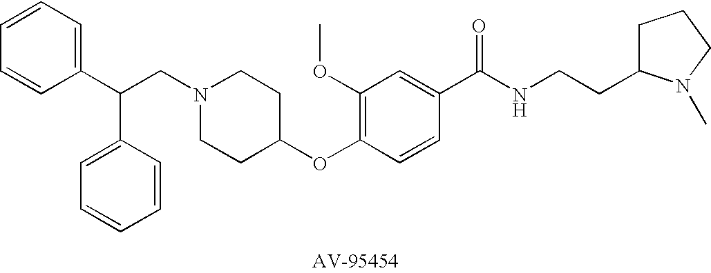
C(CN1CCC(OC2=C(OC)C=C(C(=O)NCCC3CCCN3C)C=C2)CC1)(C1=CC=CC=C1)C1=CC=CC=C1
